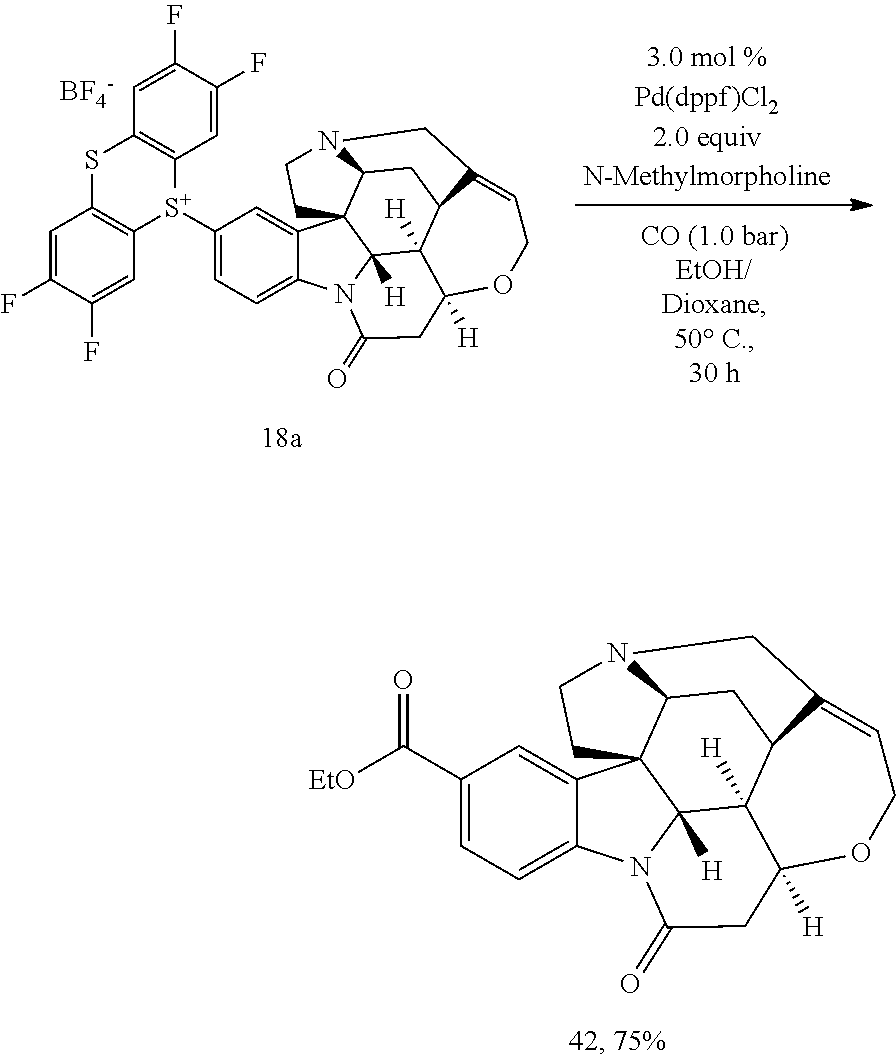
[BF4-].C12=C(C=C(F)C(F)=C1)[S+](C1=CC=C3C(=C1)C14C5([H])N3C(=O)CC3([H])C5([H])C5CC1N(CC4)CC5=CCO3)C1=C(S2)C=C(F)C(F)=C1.C1(C([EtO])=O)=CC=C2C(=C1)C13C4([H])N2C(=O)CC2([H])C4([H])C4CC1N(CC3)CC4=CCO2
